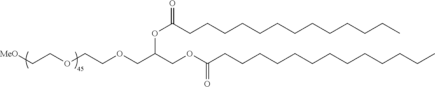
C(CCCCCCCCCCCCC)(OC(COCCOCC[MeO])COC(CCCCCCCCCCCCC)=O)=O
